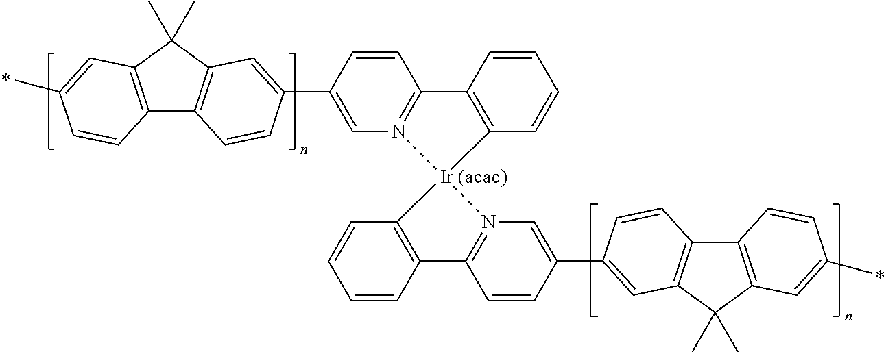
C12=C(C(C)(C)C3=C1C=CC(C1=CN4=C(C=C1)C1=C(C=CC=C1)[Ir (acac)]41N4=C(C=CC(C5=CC6=C(C7=C(C6(C)C)C=C(C)C=C7)C=C5)=C4)C4=C1C=CC=C4)=C3)C=C(C)C=C2
